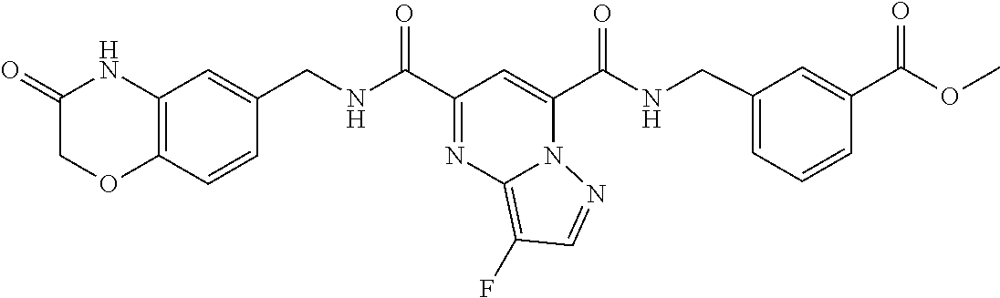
N1=C(C(=O)NCC2=CC3=C(C=C2)OCC(=O)N3)C=C(C(=O)NCC2=CC=CC(C(OC)=O)=C2)N2C1=C(F)C=N2
